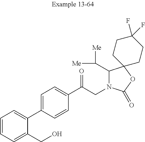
C1=CC=C(CO)C(C2=CC=C(C(CN3C(C([Me])[Me])C4(OC3=O)CCC(F)(F)CC4)=O)C=C2)=C1
